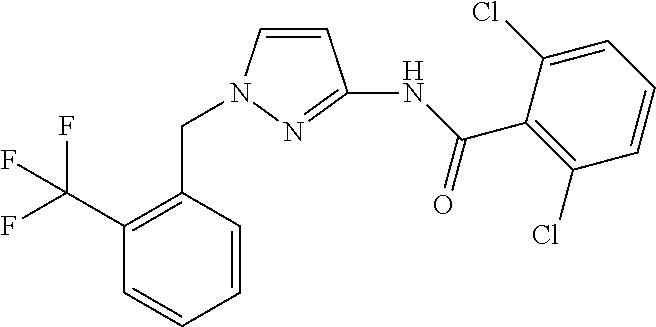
C1=CN(CC2=C(C(F)(F)F)C=CC=C2)N=C1NC(C1=C(Cl)C=CC=C1Cl)=O
